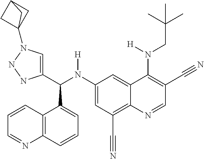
C1(N(C(C2=CN(C34CC(C3)C4)NN2)C2=CC=CC3=C2C=CC=N3)[H])=CC(C#N)=C2C(=C1)C(N(CC(C)(C)C)[H])=C(C#N)C=N2
